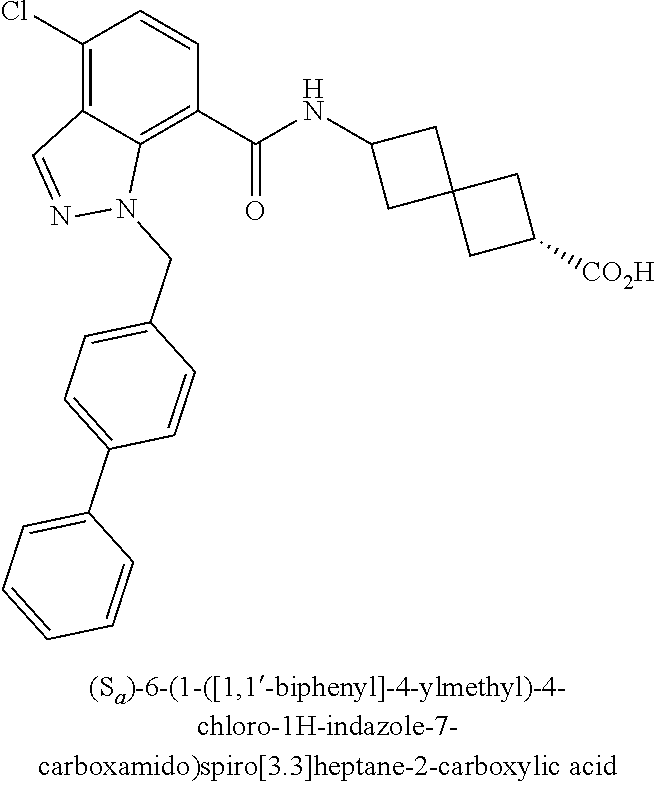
C1(Cl)=C2C(=C(C(NC3CC4(C3)CC([CO2H])C4)=O)C=C1)N(CC1=CC=C(C3=CC=CC=C3)C=C1)N=C2
